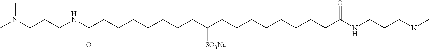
CN(CCCNC(CCCCCCCC(CCCCCCCCC(NCCCN(C)C)=O)[SO3Na])=O)C
